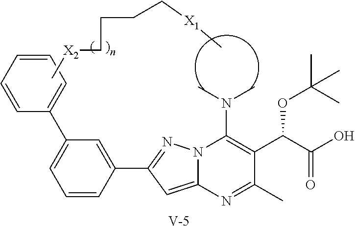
[V].C12=CC(C3=CC(C4=CC=CC=C4)=CC=C3)=NN1C(N(C)C)=C(C(C(O)=O)OC(C)(C)C)C(C)=N2.C[X1]CCCC[X2]C
